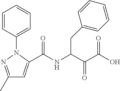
C1(C)=NN(C2=CC=CC=C2)C(C(NC(C(C(O)=O)=O)CC2=CC=CC=C2)=O)=C1
